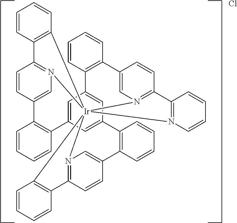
N12=C3C=CC(=C1)C1=C(C=CC=C1)C1=CC4=CC(=C1)C1=C(C=CC=C1)C1=CN5=C(C=C1)C1=N([Ir]256(N2=C(C=CC(=C2)C2=C4C=CC=C2)C2=C6C=CC=C2)C2=C3C=CC=C2)C=CC=C1.Cl
